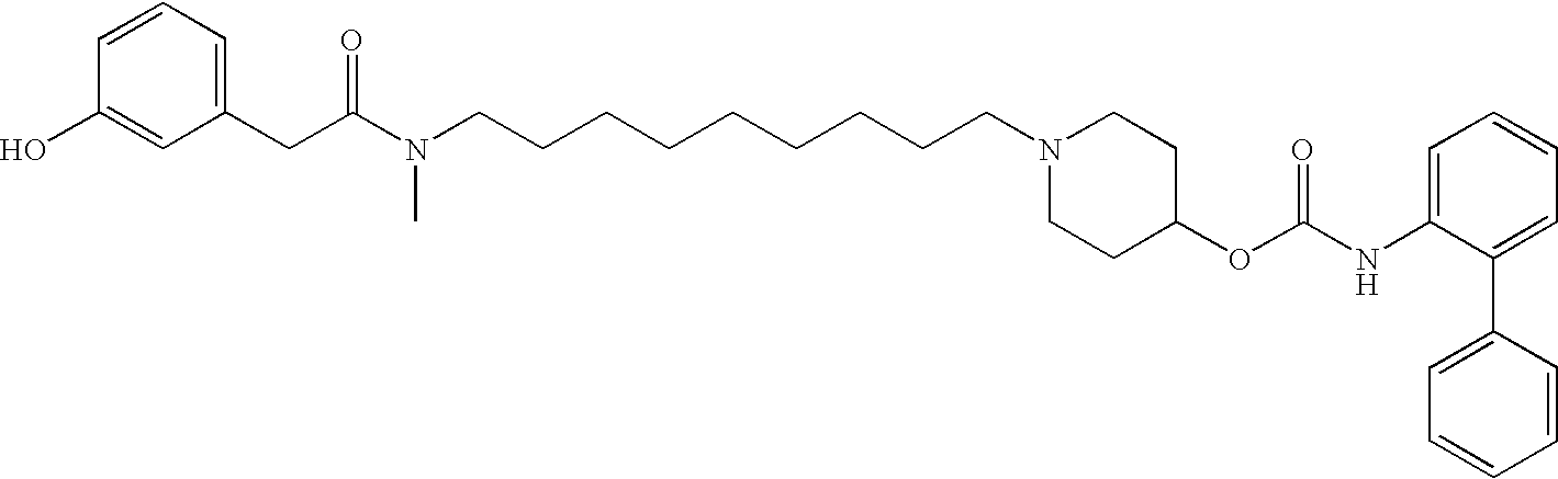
C1=C(O)C=CC=C1CC(N(CCCCCCCCCN1CCC(OC(NC2=CC=CC=C2C2=CC=CC=C2)=O)CC1)C)=O
